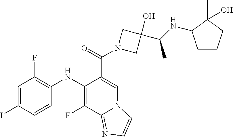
C1=C(I)C=CC(NC2=C(F)C3=NC=CN3C=C2C(N2CC(O)(C(NC3CCCC3(C)O)C)C2)=O)=C1F
